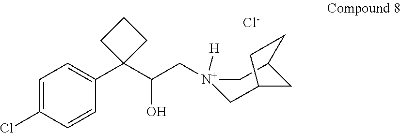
C1=C(Cl)C=CC(C2(C(O)C[N+]3([H])CC4CC(C3)CC4)CCC2)=C1.[Cl-]
